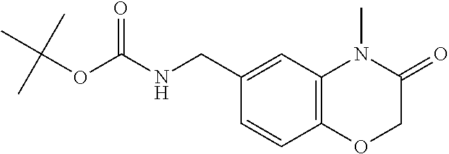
C12=C(C=C(CNC(OC(C)(C)C)=O)C=C1)N(C)C(=O)CO2
